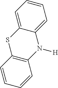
C1=CC=C2C(=C1)N([H])C1=C(C=CC=C1)S2
